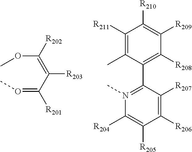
C1([R211])=C(C)C(C2=N(C)C([R204])=C([R205])C([R206])=C2[R207])=C([R208])C([R209])=C1[R210].C(=C(OC)[R202])(C(=OC)[R201])[R203]
